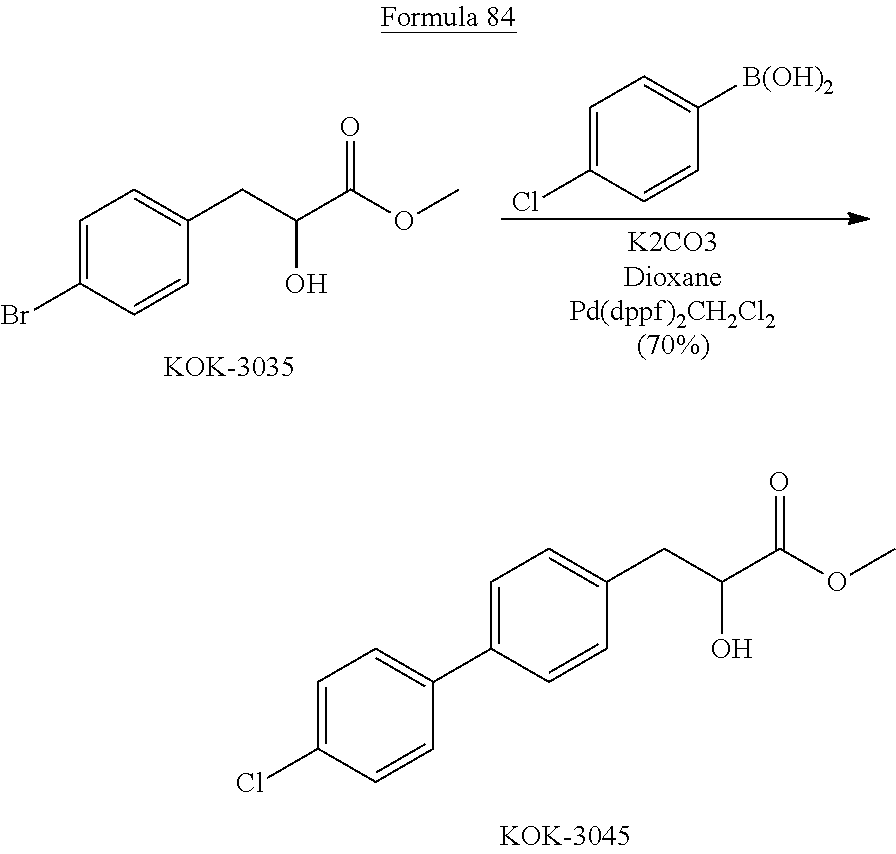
C1(C2=CC=C(CC(C(OC)=O)O)C=C2)=CC=C(Cl)C=C1.BrC1=CC=C(CC(C(OC)=O)O)C=C1.C1=C(Cl)C=CC([B(OH)2])=C1
